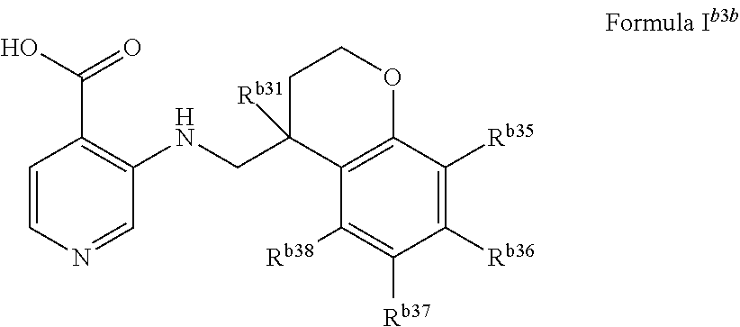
C1=CN=CC(NCC2([Rb31])C3=C(OCC2)C([Rb35])=C([Rb36])C([Rb37])=C3[Rb38])=C1C(=O)O
